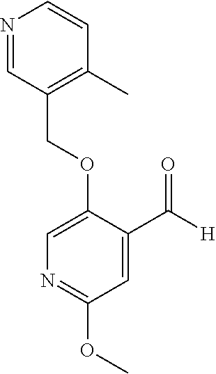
C(OC1=CN=C(OC)C=C1C([H])=O)C1=C(C)C=CN=C1
